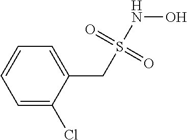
C1=C(Cl)C(CS(NO)(=O)=O)=CC=C1
